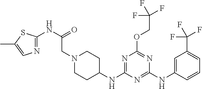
N1(CC(=O)NC2=NC=C(C)S2)CCC(NC2=NC(OCC(F)(F)F)=NC(NC3=CC(C(F)(F)F)=CC=C3)=N2)CC1
